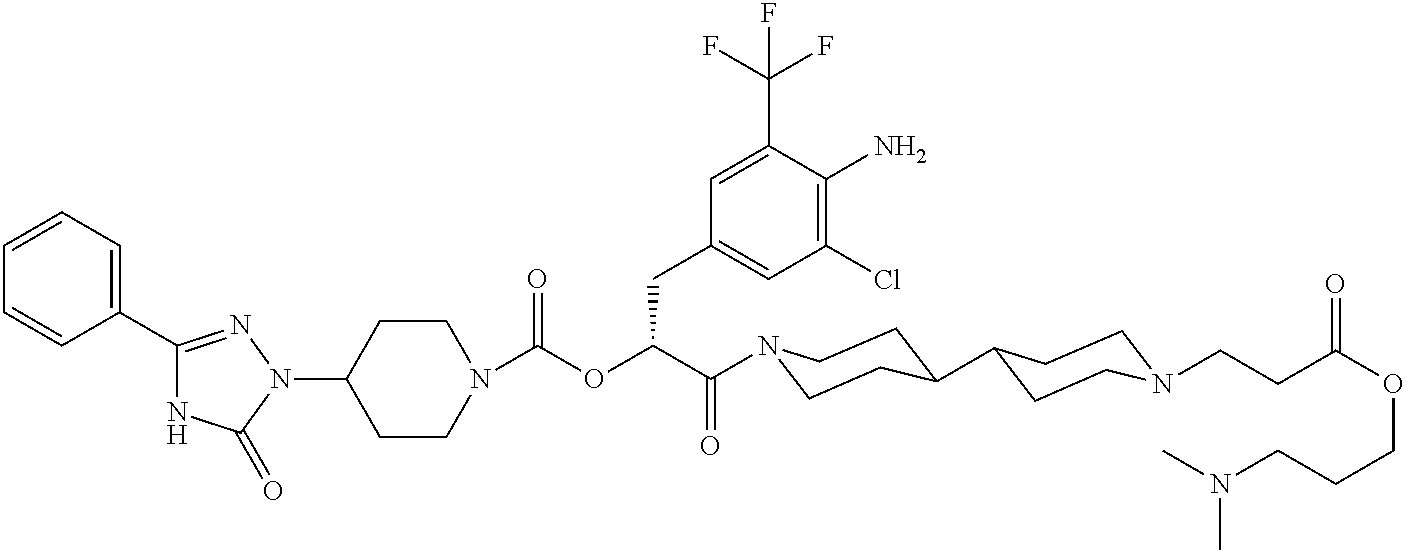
N1(C2CCN(C(=O)OC(C(=O)N3CCC(C4CCN(CCC(OCCCN(C)C)=O)CC4)CC3)CC3=CC(Cl)=C(N)C(C(F)(F)F)=C3)CC2)N=C(C2=CC=CC=C2)NC1=O
